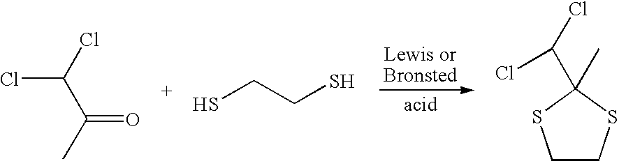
ClC(Cl)C(C)=O.SCCS.C1CSC(C)(C(Cl)Cl)S1
